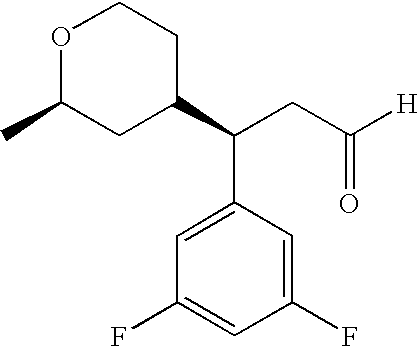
O1C(C)CC(C(CC([H])=O)C2=CC(F)=CC(F)=C2)CC1
